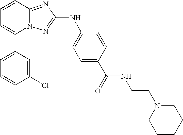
C1(C2=CC=CC3=NC(NC4=CC=C(C(=O)NCCN5CCCCC5)C=C4)=NN23)=CC=CC(Cl)=C1
